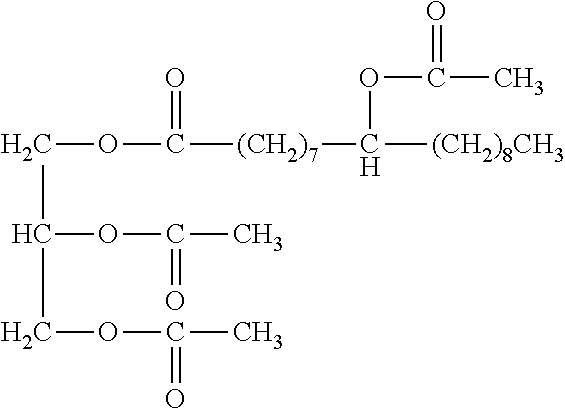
C(C(COC(=O)C)OC(=O)C)OC(=O)[(CH2)7]C(OC(C)=O)[(CH2)8CH3]
